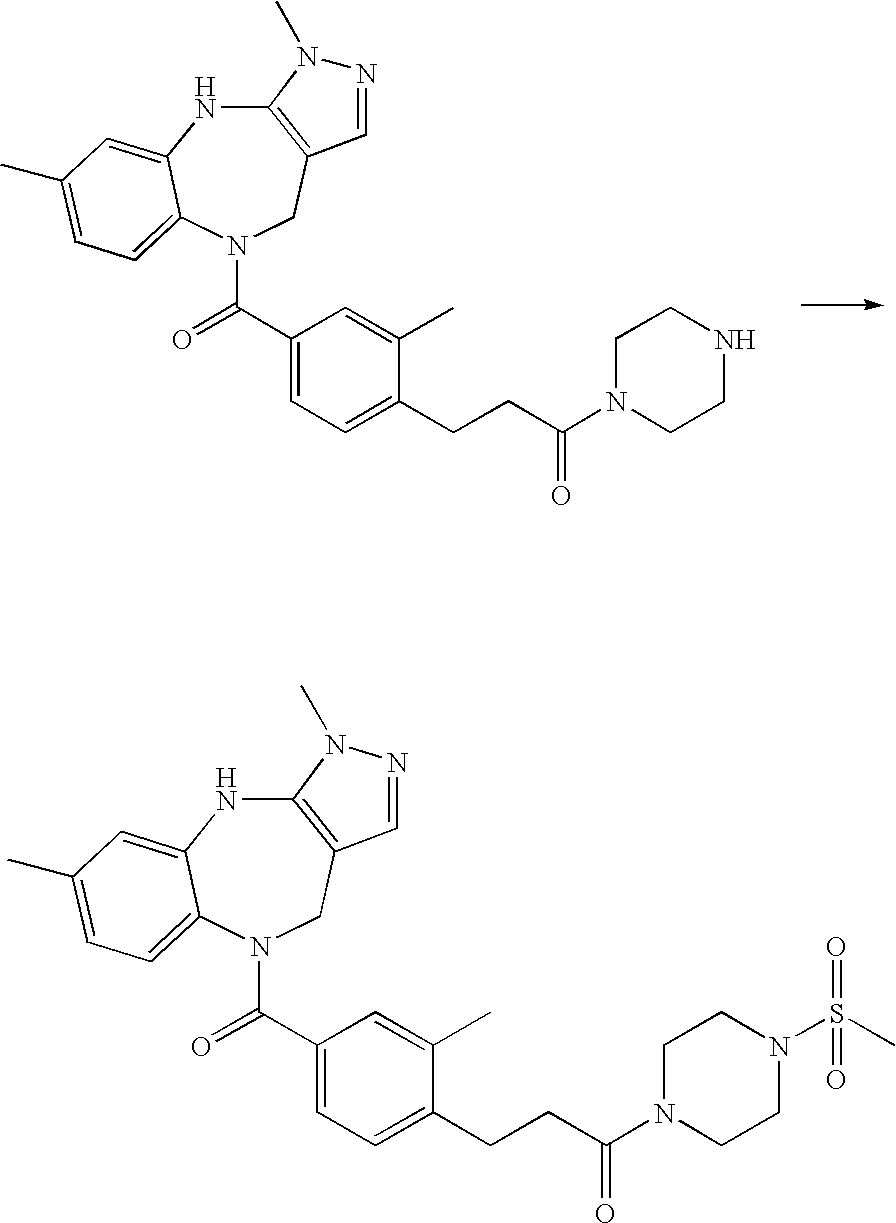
C12=C(CN(C(C3=CC=C(CCC(N4CCNCC4)=O)C(C)=C3)=O)C3=CC=C(C)C=C3N1)C=NN2C.C12=C(CN(C(C3=CC=C(CCC(N4CCN(S(C)(=O)=O)CC4)=O)C(C)=C3)=O)C3=CC=C(C)C=C3N1)C=NN2C
